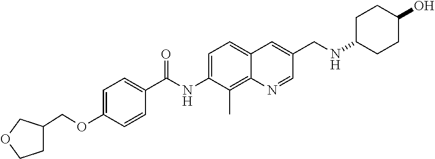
C1C(COC2=CC=C(C(NC3=CC=C4C(=C3C)N=CC(CNC3CCC(O)CC3)=C4)=O)C=C2)COC1
